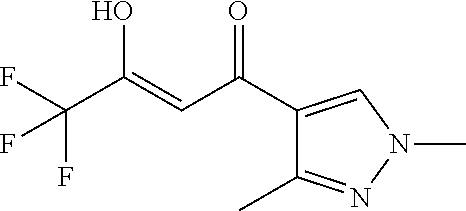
O=C(C1=CN(C)N=C1C)C=C(C(F)(F)F)O
